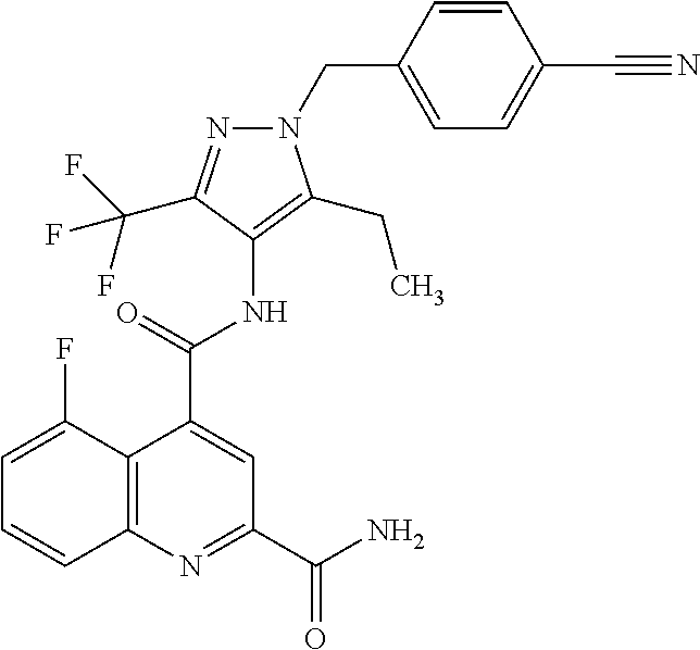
C12=C(N=C(C(=O)N)C=C1C(=O)NC1=C(CC)N(CC3=CC=C(C#N)C=C3)N=C1C(F)(F)F)C=CC=C2F
